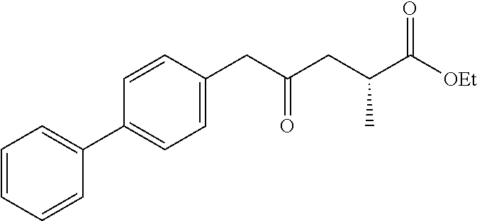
C1=CC=CC(C2=CC=C(CC(CC(C([OEt])=O)C)=O)C=C2)=C1
